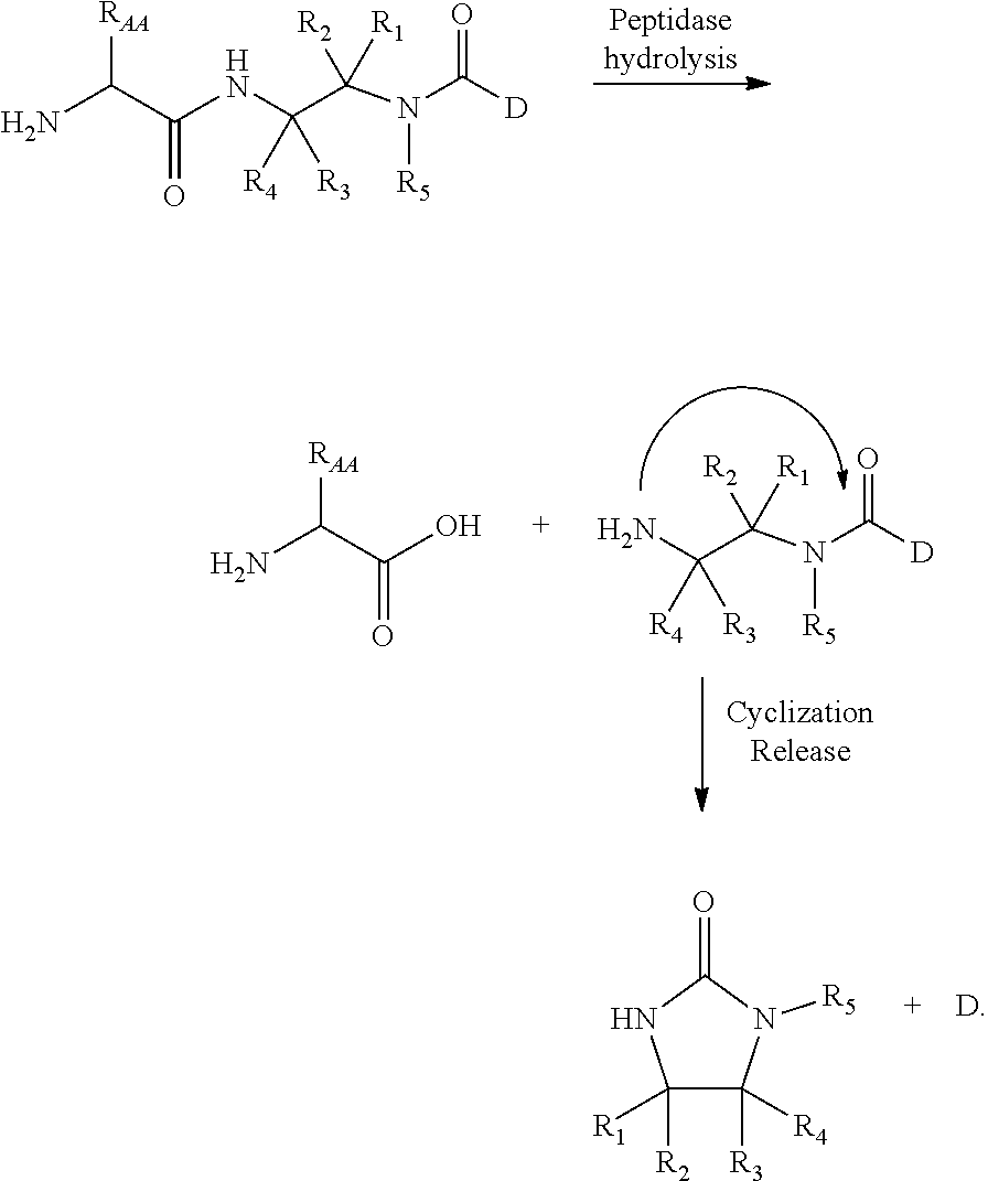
N(C(C(N(C([D])=O)[R5])([R2])[R1])([R4])[R3])C(C(N)[RAA])=O.OC(C(N)[RAA])=O.NC(C(N(C([D])=O)[R5])([R2])[R1])([R4])[R3].[D].C1([R2])([R1])C([R3])([R4])N([R5])C(=O)N1
